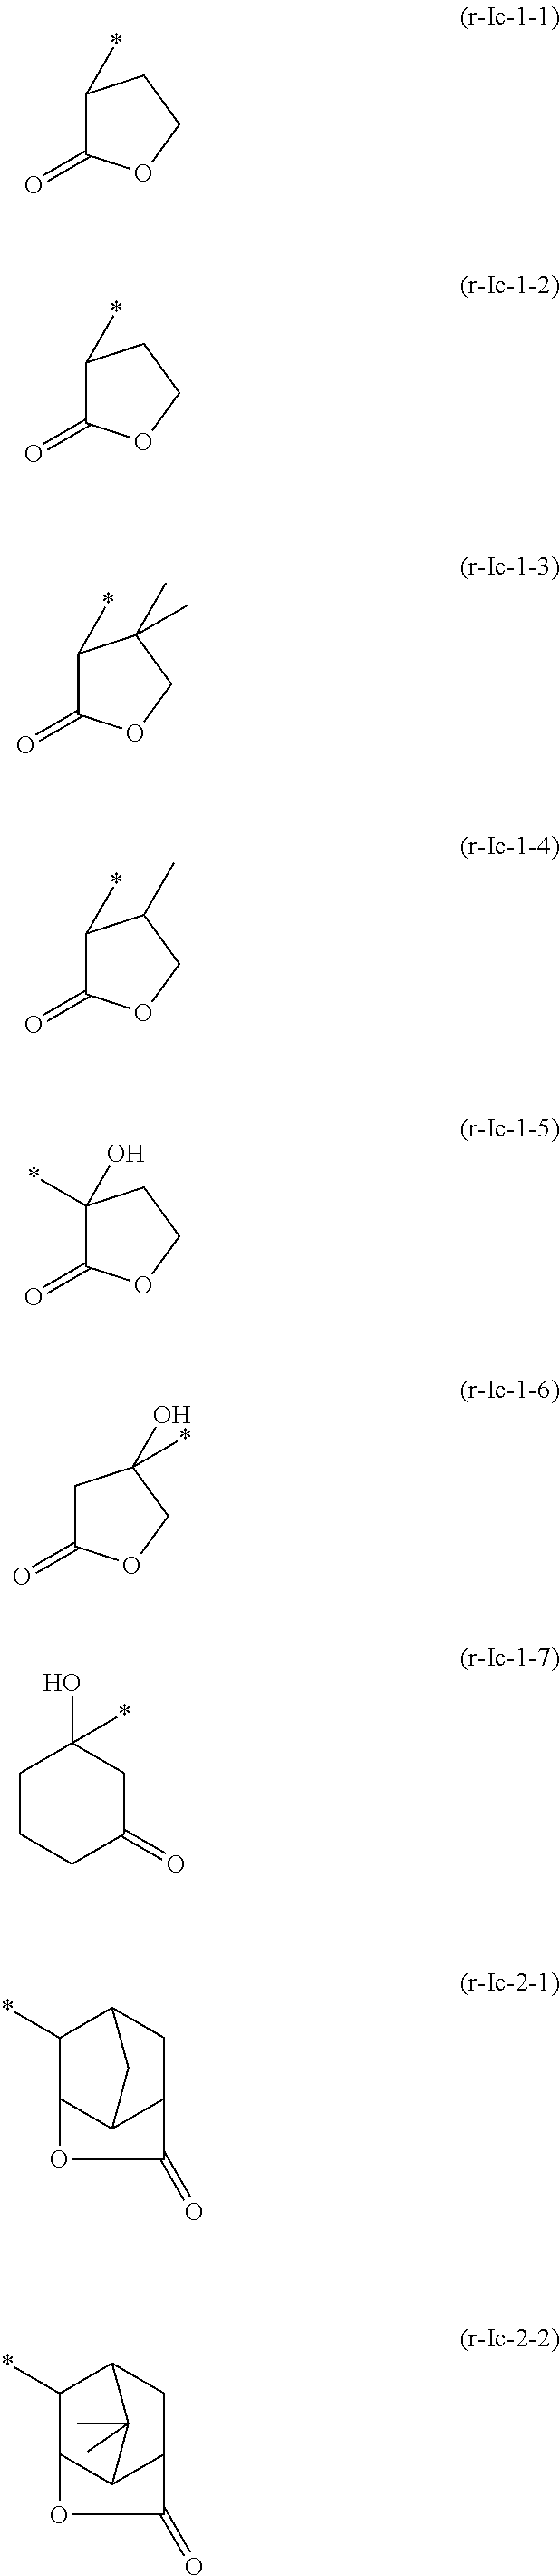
C1(*)C(=O)OCC1.C1(*)C(=O)OCC1.C1(*)C(=O)OCC1(C)C.C1(*)C(=O)OCC1C.C1(*)(O)C(=O)OCC1.C1C(=O)OCC1(O)*.C1CCC(=O)CC1(O)*.C12C3C(CC(C1*)C3)C(=O)O2.C12C3C(CC(C1*)C3(C)C)C(=O)O2
